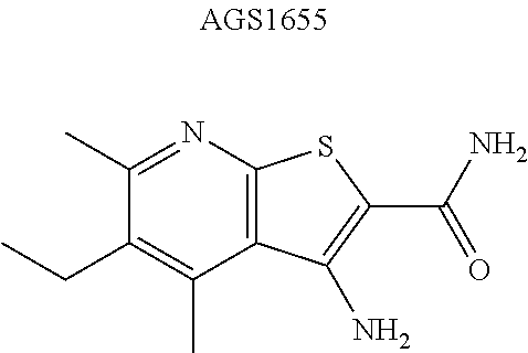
C1(CC)=C(C)C2=C(N=C1C)SC(C(N)=O)=C2N
